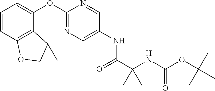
C1=CC2=C(C(OC3=NC=C(NC(C(NC(=O)OC(C)(C)C)(C)C)=O)C=N3)=C1)C(C)(C)CO2
